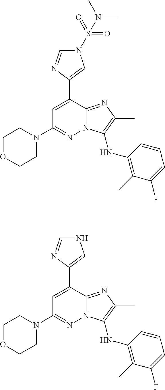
C1(C2=CC(N3CCOCC3)=NN3C2=NC(C)=C3NC2=C(C)C(F)=CC=C2)=CN(S(=O)(=O)N(C)C)C=N1.C1(C2=CC(N3CCOCC3)=NN3C2=NC(C)=C3NC2=C(C)C(F)=CC=C2)=CNC=N1
